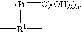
C[R1](C)[(P(]=[O)(OH)2)n]
